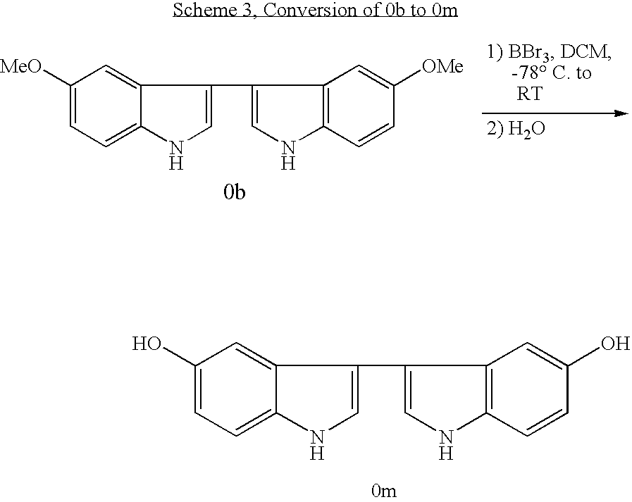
C1([MeO])=CC=C2C(=C1)C(C1=CNC3=C1C=C([OMe])C=C3)=CN2.C1(O)=CC=C2C(=C1)C(C1=CNC3=C1C=C(O)C=C3)=CN2
